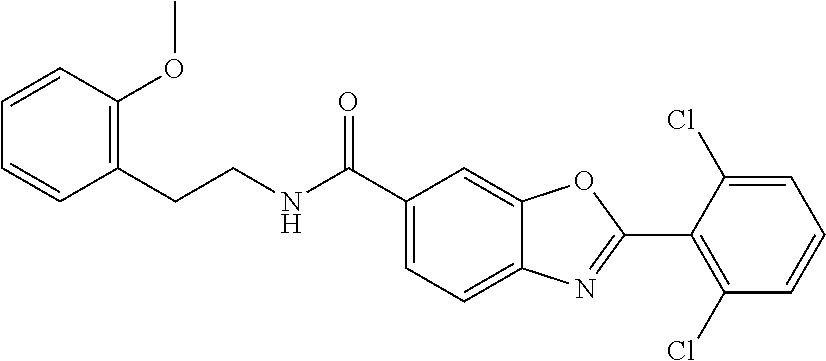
C1(C(NCCC2=C(OC)C=CC=C2)=O)=CC=C2C(=C1)OC(C1=C(Cl)C=CC=C1Cl)=N2
